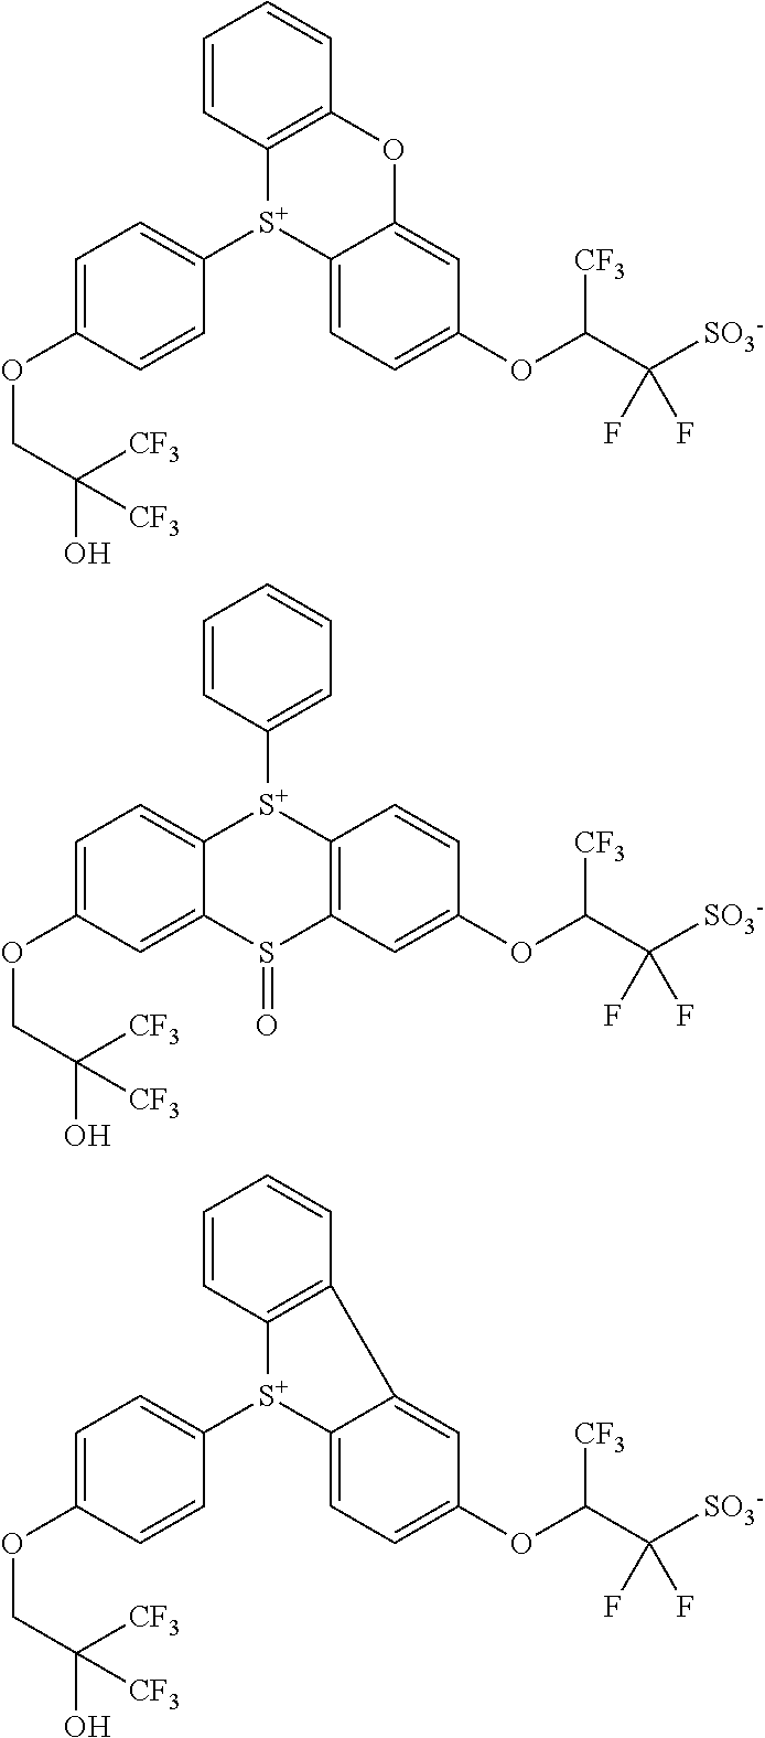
C1=C(OCC(O)([CF3])[CF3])C=CC([S+]2C3=C(C=CC=C3)OC3=CC(OC(C([SO3-])(F)F)[CF3])=CC=C23)=C1.C1=C(OCC(O)([CF3])[CF3])C=C2C(=C1)[S+](C1=CC=CC=C1)C1=C(C=C(OC(C([SO3-])(F)F)[CF3])C=C1)S2=O.C1=C(OCC(O)([CF3])[CF3])C=CC([S+]2C3=C(C=CC=C3)C3=CC(OC(C([SO3-])(F)F)[CF3])=CC=C23)=C1
